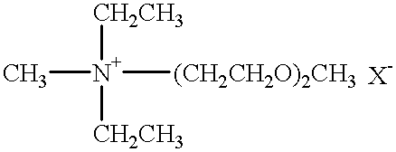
[CH2CH3][N+](C)([CH2CH3])[(CH2CH2O)2CH3]
